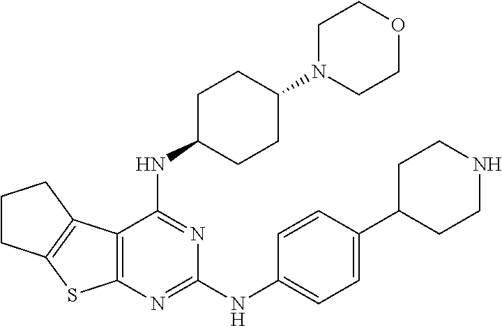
C1N(C2CCC(NC3=NC(NC4=CC=C(C5CCNCC5)C=C4)=NC4=C3C3=C(S4)CCC3)CC2)CCOC1
